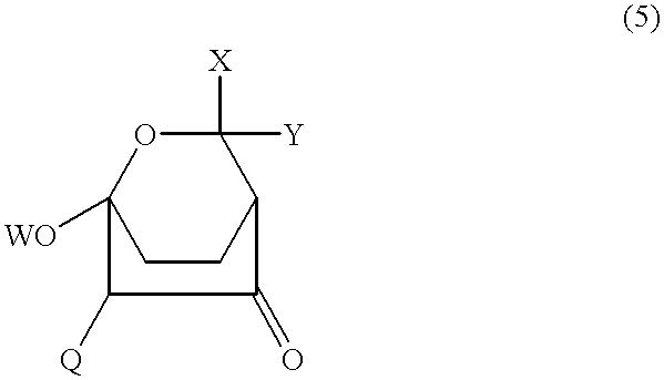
C1([Y])([X])OC2([WO])CCC1C(=O)C2[Q]
